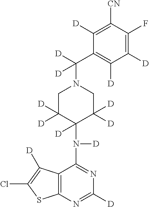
C1([CN])=C([D])C(C([D])(N2CC([D])([D])C(N([D])C3=NC([D])=NC4=C3C([D])=C(Cl)S4)([D])C([D])([D])C2)[D])=C([D])C([D])=C1F
